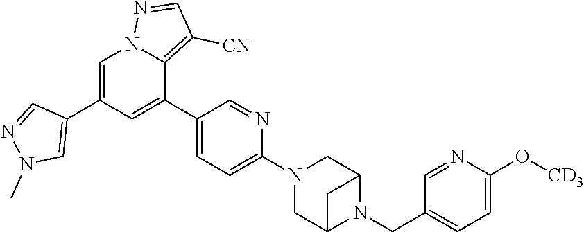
C12CN(C3=CC=C(C4=CC(C5=CN(C)N=C5)=CN5N=CC([CN])=C45)C=N3)CC(C1)N2CC1=CC=C(O[CD3])N=C1
